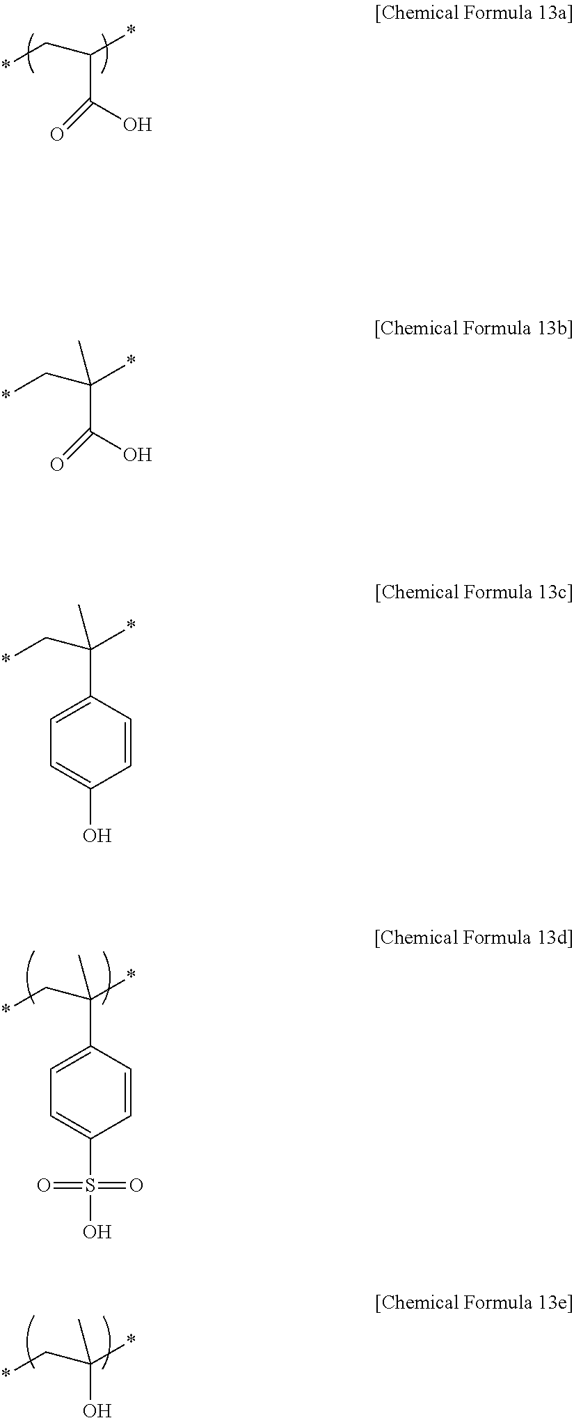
*CC(*)C(O)=O.*CC(*)(C(O)=O)C.*CC(*)(C1=CC=C(O)C=C1)C.*CC(*)(C1=CC=C(S(=O)(=O)O)C=C1)C.*CC(*)(O)C
